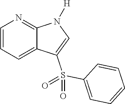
C1=CC=C2C(=N1)N([H])C=C2S(C1=CC=CC=C1)(=O)=O
